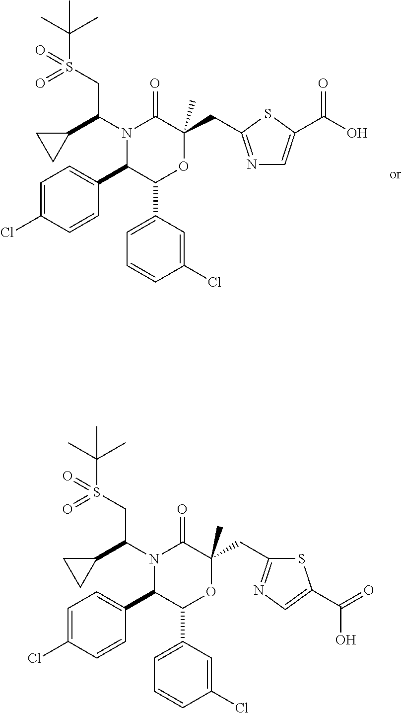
C1=C(Cl)C=CC(C2C(C3=CC=CC(Cl)=C3)OC(CC3=NC=C(C(O)=O)S3)(C)C(=O)N2C(C2CC2)CS(C(C)(C)C)(=O)=O)=C1.C1=C(Cl)C=CC(C2C(C3=CC=CC(Cl)=C3)OC(CC3=NC=C(C(O)=O)S3)(C)C(=O)N2C(C2CC2)CS(C(C)(C)C)(=O)=O)=C1
